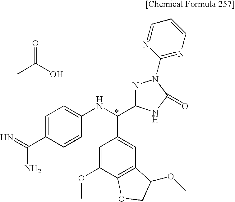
CC(O)=O.C1=C(C(=N)N)C=CC(NC(C2=CC3=C(C(OC)=C2)OCC3OC)C2=NN(C3=NC=CC=N3)C(=O)N2)=C1
